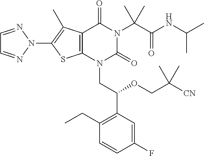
C12=C(N(CC(C3=C(CC)C=CC(F)=C3)OCC([CN])(C)C)C(=O)N(C(C(NC(C)C)=O)(C)C)C1=O)SC(N1N=CC=N1)=C2C
